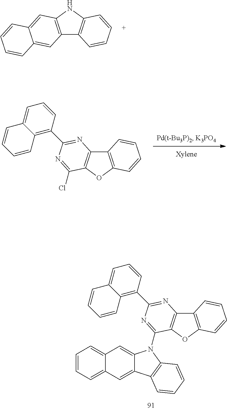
C12=C(NC3=C1C=CC=C3)C=C1C(=C2)C=CC=C1.C1=CC=C2C(=C1)C=C1C(=C2)C2=C(N1C1=NC(C3=C4C(=CC=C3)C=CC=C4)=NC3=C1OC1=C3C=CC=C1)C=CC=C2.C12=C(OC3=C1N=C(C1=C4C(=CC=C1)C=CC=C4)N=C3Cl)C=CC=C2
